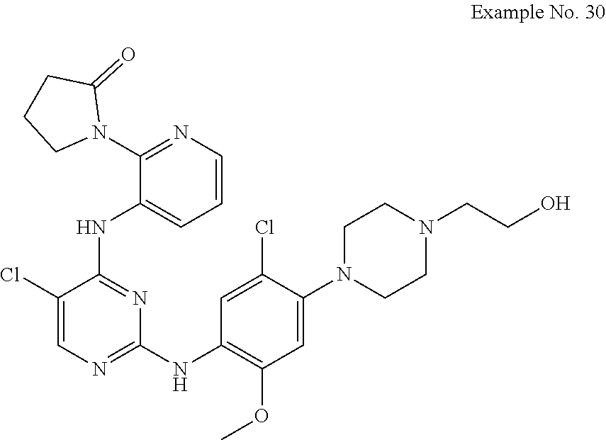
C1=C(N2CCN(CCO)CC2)C(Cl)=CC(NC2=NC=C(Cl)C(NC3=CC=CN=C3N3C(=O)CCC3)=N2)=C1OC
